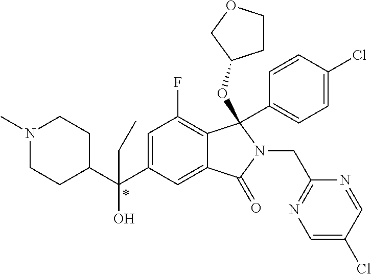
N1(C)CCC(C(C2=CC(F)=C3C(=C2)C(=O)N(CC2=NC=C(Cl)C=N2)C3(C2=CC=C(Cl)C=C2)OC2CCOC2)(CC)O)CC1
